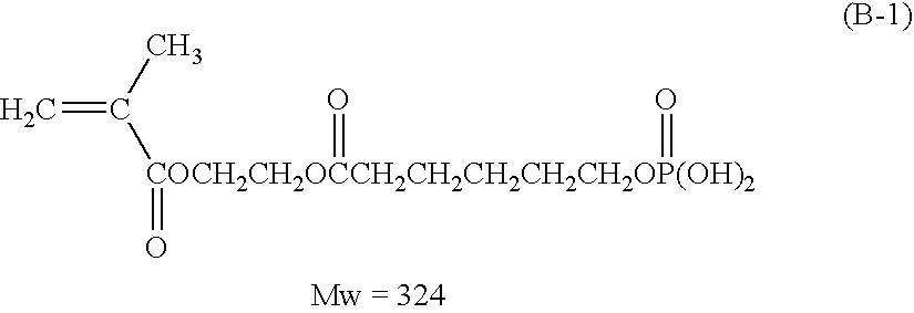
C=C(C)[COCH2CH2OCCH2CH2CH2CH2CH2OP(OH)2](=O)(=O)=O
